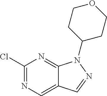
C1(Cl)=NC=C2C(=N1)N(C1CCOCC1)N=C2
